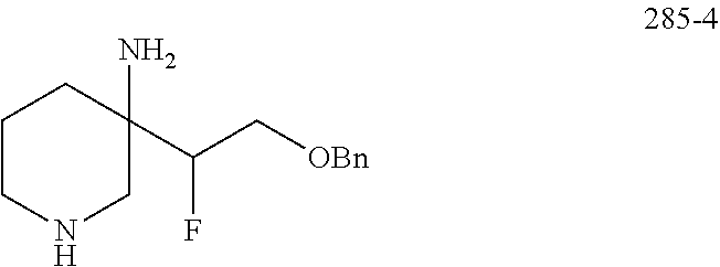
C1CNCC(N)(C(F)C[OBn])C1
